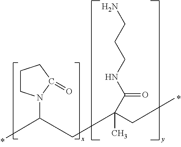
C1CN(C(C)CC(CC)(C)C(=O)NCCCN)C(=O)C1
